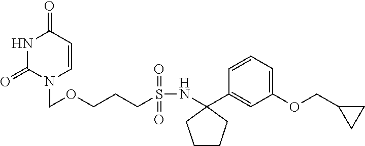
N1C(=O)N(COCCCS(NC2(C3=CC(OCC4CC4)=CC=C3)CCCC2)(=O)=O)C=CC1=O
